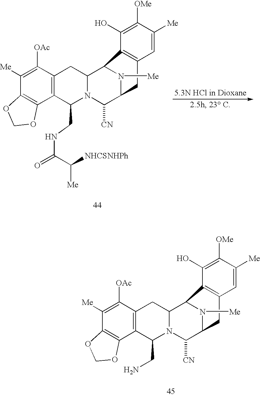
C1([Me])=C([OAc])C2=C(C3=C1OCO3)C(CNC(=O)C([NHCSNHPh])[Me])N1C(C3N([Me])C(C1[CN])CC1=C3C(O)=C([OMe])C([Me])=C1)C2.C1([Me])=C([OAc])C2=C(C3=C1OCO3)C(CN)N1C(C3N([Me])C(C1[CN])CC1=C3C(O)=C([OMe])C([Me])=C1)C2
